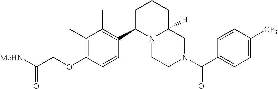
C(OC1=C(C)C(C)=C(C2N3C([H])(CN(C(C4=CC=C([CF3])C=C4)=O)CC3)CCC2)C=C1)C([MeHN])=O
